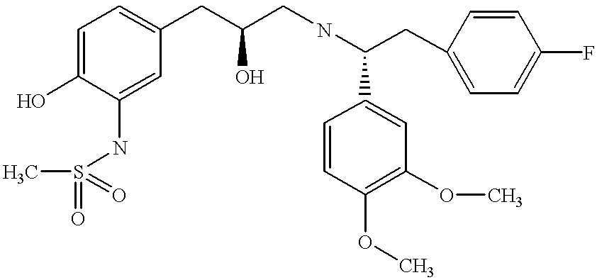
C1(O)=CC=C(CC(CNC(CC2=CC=C(F)C=C2)C2=CC(OC)=C(OC)C=C2)O)C=C1NS(C)(=O)=O
